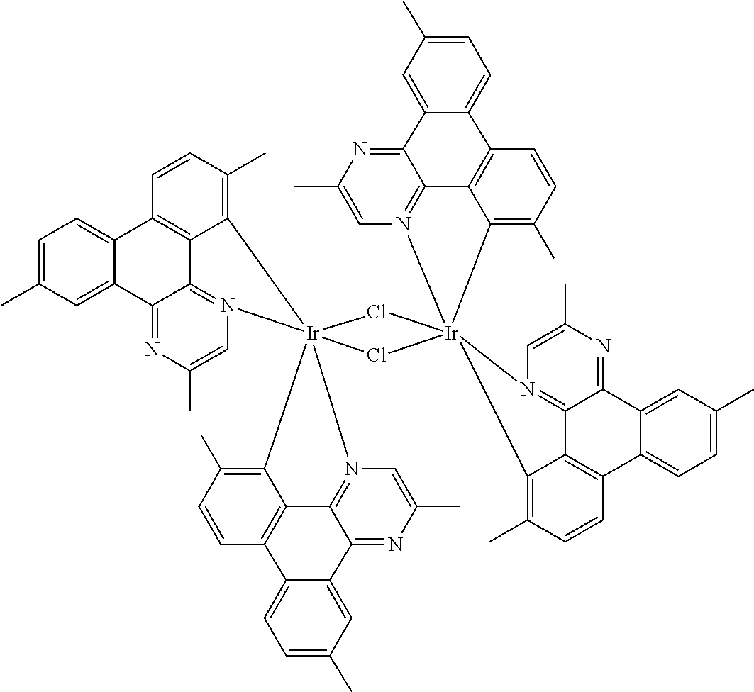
C1=C(C)C=C2C(=C1)C1=C3C4=N(C=C(C)N=C24)[Ir]24(C3=C(C)C=C1)(N1=C3C(=NC(C)=C1)C1=CC(C)=CC=C1C1=C3C2=C(C)C=C1)Cl[Ir]12(Cl4)(N3=C4C5=C(C6=CC=C(C)C=C6C4=NC(C)=C3)C=CC(C)=C51)N1=C3C(=NC(C)=C1)C1=CC(C)=CC=C1C1=C3C2=C(C)C=C1
